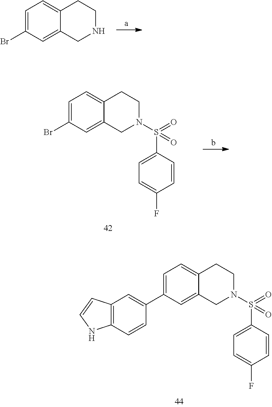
C1=C(Br)C=C2C(=C1)CCNC2.C1=C(Br)C=C2C(=C1)CCN(S(=O)(=O)C1=CC=C(F)C=C1)C2.C1(C2=CC=C3C(=C2)CN(S(=O)(=O)C2=CC=C(F)C=C2)CC3)=CC2=C(C=C1)NC=C2
